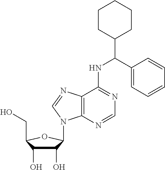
C1CC(C(C2=CC=CC=C2)NC2=NC=NC3=C2N=CN3C2C(O)C(O)C(CO)O2)CCC1
